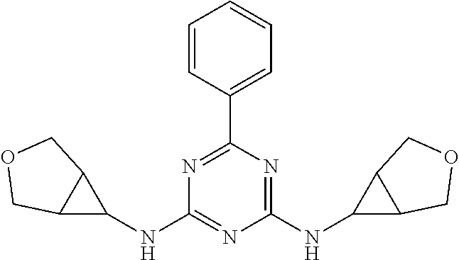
N1=C(C2=CC=CC=C2)N=C(NC2C3C2COC3)N=C1NC1C2C1COC2
